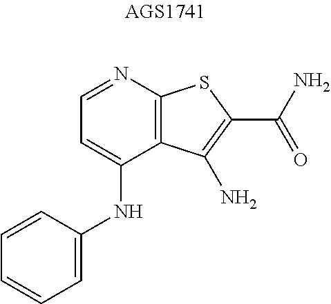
C1=CC(NC2=CC=NC3=C2C(N)=C(C(N)=O)S3)=CC=C1
